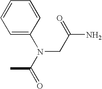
CC(=O)N(C1=CC=CC=C1)CC(=O)N
